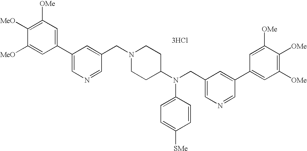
C1=C([MeO])C([MeO])=C([OMe])C=C1C1=CN=CC(CN2CCC(N(CC3=CN=CC(C4=CC([OMe])=C([OMe])C([OMe])=C4)=C3)C3=CC=C([SMe])C=C3)CC2)=C1.[3HCl]
